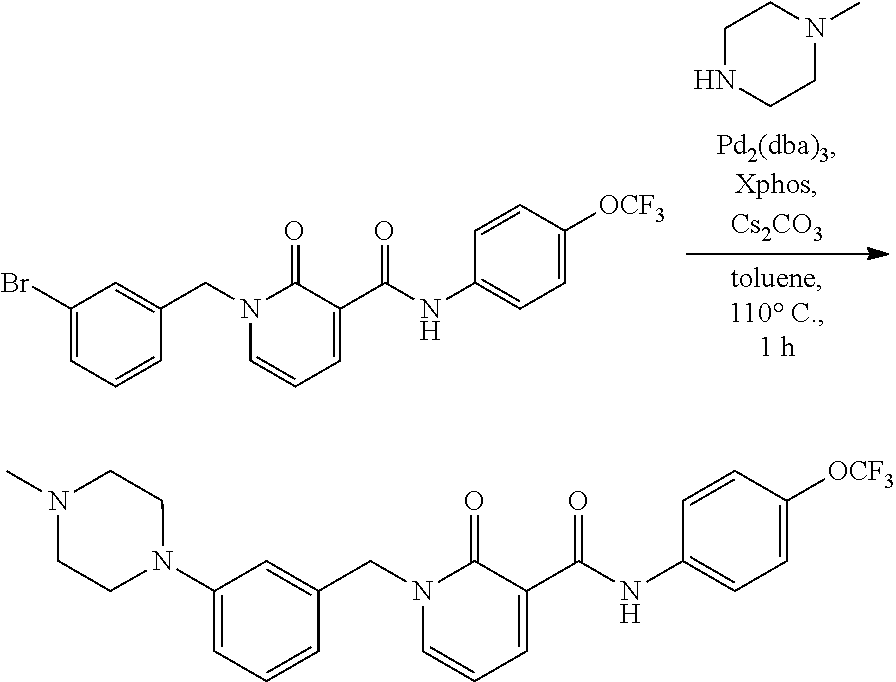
N1(CC2=CC(Br)=CC=C2)C=CC=C(C(NC2=CC=C([OCF3])C=C2)=O)C1=O.N1CCN(C)CC1.N1(CC2=CC(N3CCN(C)CC3)=CC=C2)C=CC=C(C(NC2=CC=C([OCF3])C=C2)=O)C1=O
